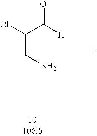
C(C([H])=O)(=CN)Cl
